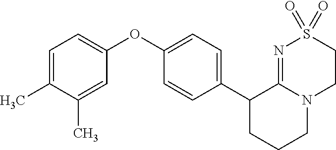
C1(C2CCCN3C2=NS(=O)(=O)CC3)=CC=C(OC2=CC=C(C)C(C)=C2)C=C1
